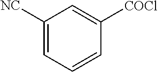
C1([NC])=CC=CC([COCl])=C1
